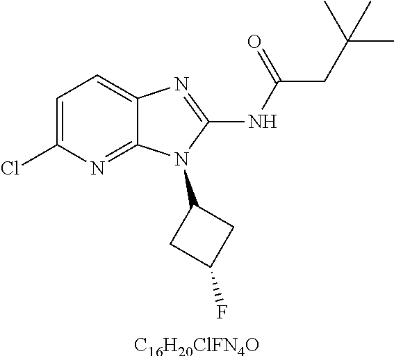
C1=C(Cl)N=C2C(=C1)N=C(NC(CC(C)(C)C)=O)N2C1CC(F)C1.[C16H20ClFN4O]
